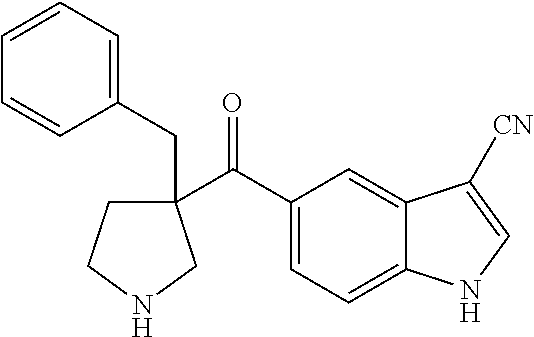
C(=O)(C1(CC2=CC=CC=C2)CCNC1)C1=CC=C2C(=C1)C([CN])=CN2
